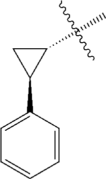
C1(C)CC1C1=CC=CC=C1
